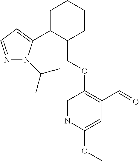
C1C(C2=CC=NN2C(C)C)C(COC2=C(C=O)C=C(OC)N=C2)CCC1
